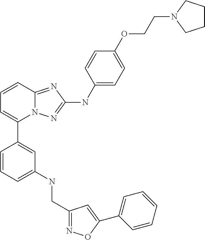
C1=CC2=NC(NC3=CC=C(OCCN4CCCC4)C=C3)=NN2C(C2=CC(NCC3=NOC(C4=CC=CC=C4)=C3)=CC=C2)=C1
